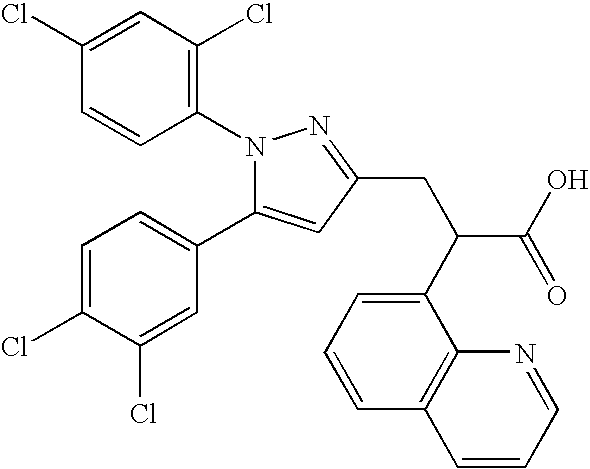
N1(C2=C(Cl)C=C(Cl)C=C2)C(C2=CC=C(Cl)C(Cl)=C2)=CC(CC(C2=CC=CC3=C2N=CC=C3)C(O)=O)=N1
